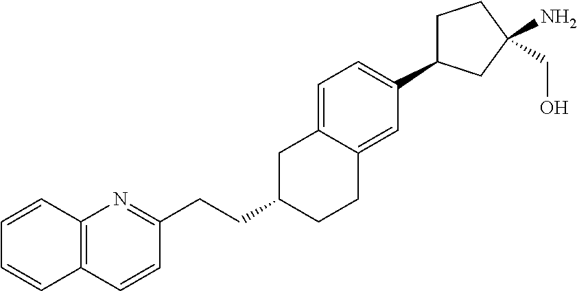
C1C(C2=CC=C3C(=C2)CCC(CCC2=NC4=C(C=C2)C=CC=C4)C3)CC(N)(CO)C1
